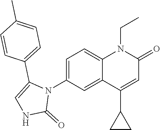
N1(C2=CC=C3C(=C2)C(C2CC2)=CC(=O)N3CC)C(C2=CC=C(C)C=C2)=CNC1=O
